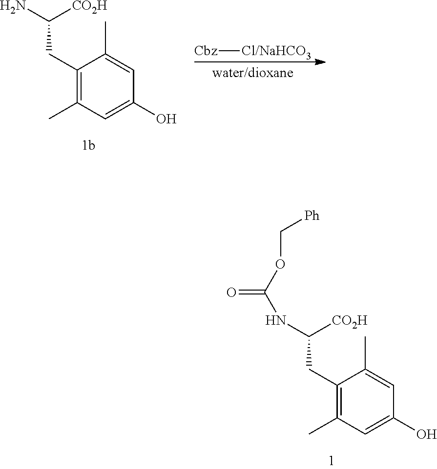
[Cbz][Cl/NaHCO3].C1(CC(N)[CO2H])=C(C)C=C(O)C=C1C.C1(CC(NC(OC[Ph])=O)[CO2H])=C(C)C=C(O)C=C1C
